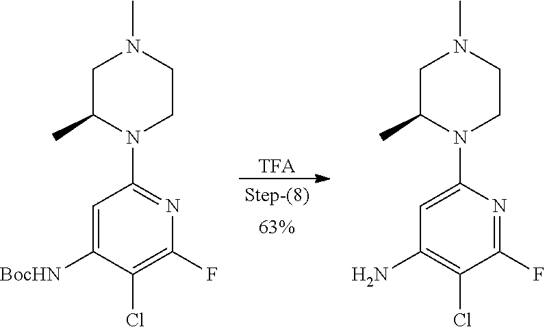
C1=C([BocHN])C(Cl)=C(F)N=C1N1CCN(C)CC1C.[TFA].C1=C(N2CCN(C)CC2C)N=C(F)C(Cl)=C1N
